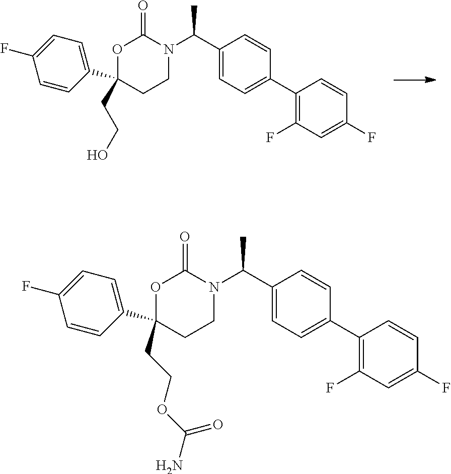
C1(CCO)(C2=CC=C(F)C=C2)CCN(C(C2=CC=C(C3=C(F)C=C(F)C=C3)C=C2)C)C(=O)O1.C1(CCOC(N)=O)(C2=CC=C(F)C=C2)CCN(C(C2=CC=C(C3=C(F)C=C(F)C=C3)C=C2)C)C(=O)O1
